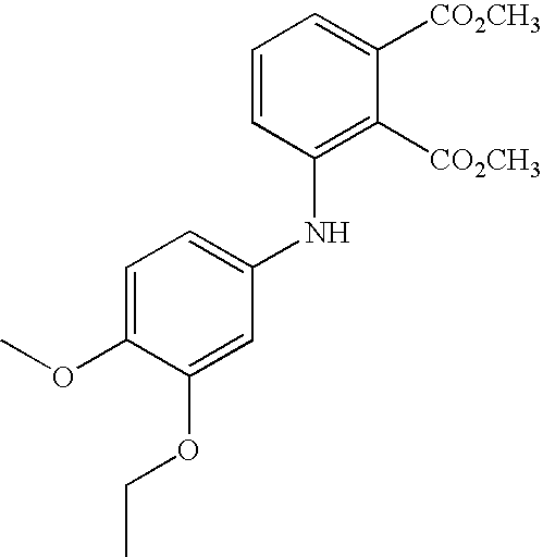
C1=C(OC)C(OCC)=CC(NC2=C([CO2CH3])C([CO2CH3])=CC=C2)=C1
